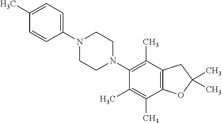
C1(C)=CC=C(N2CCN(C3=C(C)C4=C(C(C)=C3C)OC(C)(C)C4)CC2)C=C1
